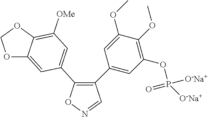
C1(C2=CC(OP([O-Na+])(=O)[O-Na+])=C(OC)C(OC)=C2)=C(C2=CC([OMe])=C3C(=C2)OCO3)ON=C1
